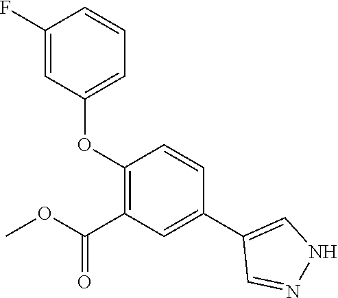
O(C1=C(C(OC)=O)C=C(C2=CNN=C2)C=C1)C1=CC=CC(F)=C1
